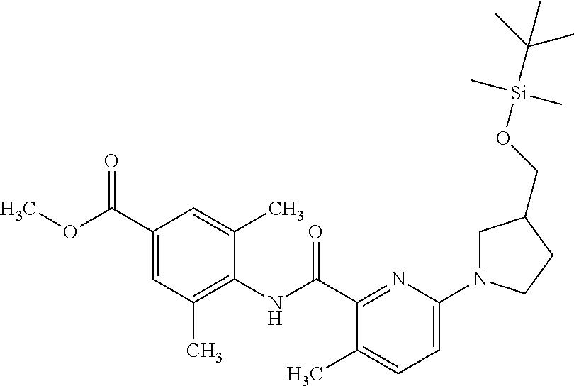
C1(C(OC)=O)=CC(C)=C(NC(C2=NC(N3CC(CO[Si](C(C)(C)C)(C)C)CC3)=CC=C2C)=O)C(C)=C1
